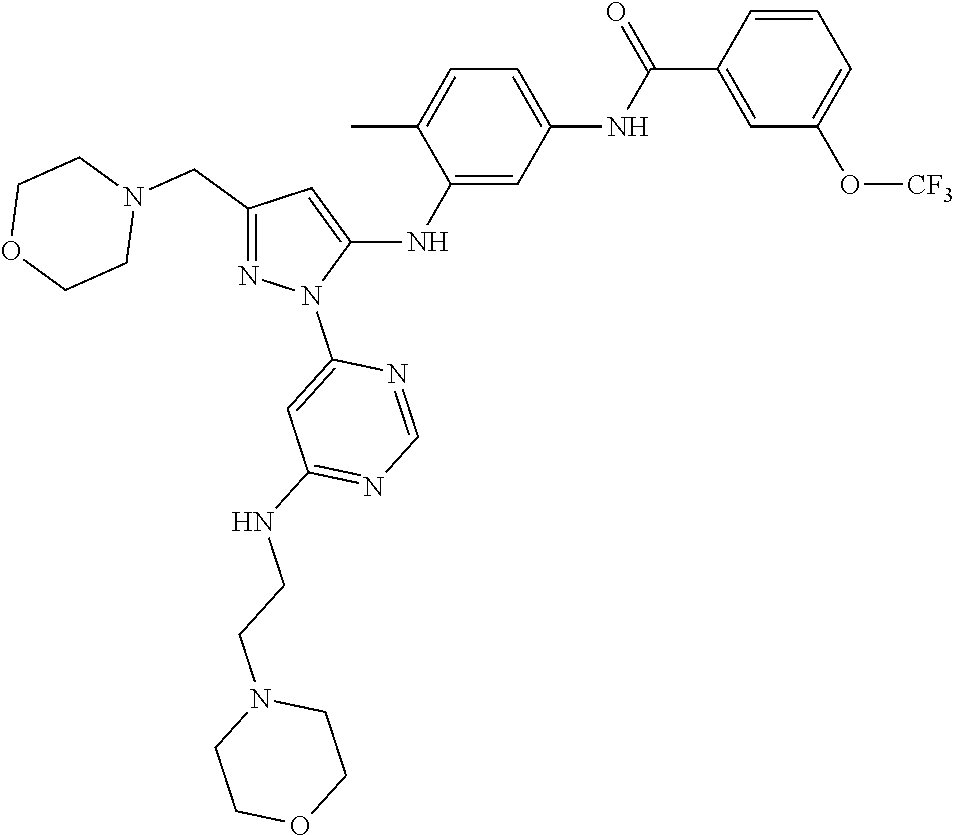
C1(CN2CCOCC2)=NN(C2=CC(NCCN3CCOCC3)=NC=N2)C(NC2=CC(NC(C3=CC(O[CF3])=CC=C3)=O)=CC=C2C)=C1
